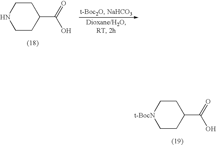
C1NCCC(C(=O)O)C1.C1[t-BocN]CCC(C(=O)O)C1
